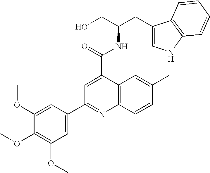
C1(CC(CO)NC(C2=CC(C3=CC(OC)=C(OC)C(OC)=C3)=NC3=C2C=C(C)C=C3)=O)=CNC2=C1C=CC=C2
